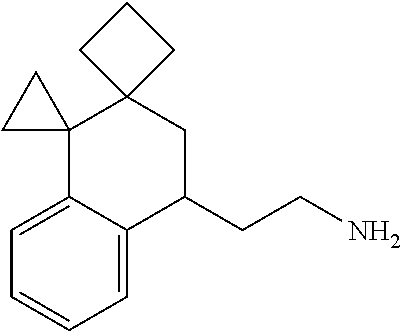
C1=C2C(=CC=C1)C1(C3(CC2CCN)CCC3)CC1
